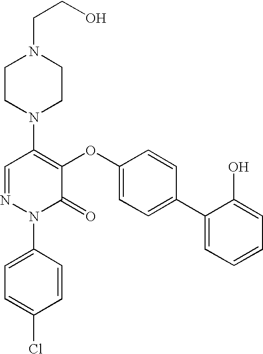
N1(C2=C(OC3=CC=C(C4=CC=CC=C4O)C=C3)C(=O)N(C3=CC=C(Cl)C=C3)N=C2)CCN(CCO)CC1
